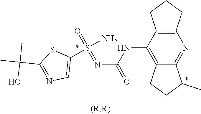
C12=C(C(NC(N=S(=O)(N)C3=CN=C(C(C)(C)O)S3)=O)=C3C(=N1)C(C)CC3)CCC2
